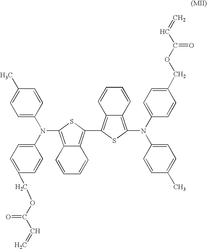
C1=C(N(C2=CC=C(COC(C=C)=O)C=C2)C2=C3C(=C(C4=C5C(=C(N(C6=CC=C(COC(C=C)=O)C=C6)C6=CC=C(C)C=C6)S4)C=CC=C5)S2)C=CC=C3)C=CC(C)=C1
